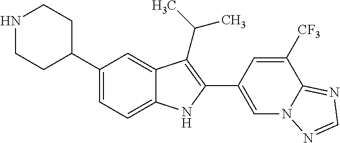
N1CCC(C2=CC=C3C(=C2)C(C(C)C)=C(C2=CN4C(=NC=N4)C([CF3])=C2)N3)CC1
